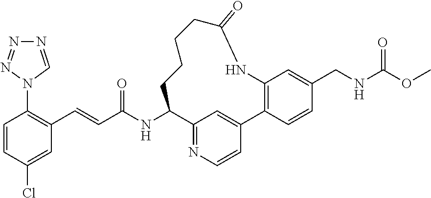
C1=CC(Cl)=CC(C=CC(NC2C3=NC=CC(=C3)C3=C(C=C(CNC(OC)=O)C=C3)NC(=O)CCCC2)=O)=C1N1C=NN=N1
